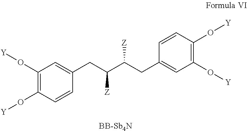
C1(O[Y])=C(O[Y])C=CC(CC(C(CC2=CC(O[Y])=C(O[Y])C=C2)[Z])[Z])=C1.[BB-Sb4N]
